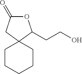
O1C(=O)CC2(C1CCO)CCCCC2
